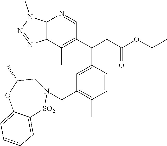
C12=C(C(C)=C(C(CC(OCC)=O)C3=CC(CN4CC(C)OC5=CC=CC=C5[SO2]4)=C(C)C=C3)C=N1)N=NN2C
